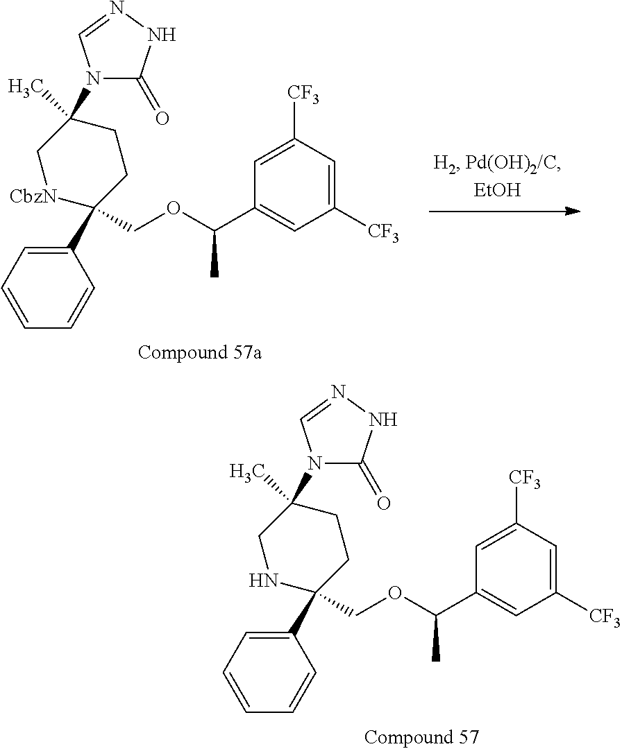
C1(C2(COC(C3=CC([CF3])=CC([CF3])=C3)C)CCC(C)(N3C(=O)NN=C3)C[CbzN]2)=CC=CC=C1.C1(C2(COC(C3=CC([CF3])=CC([CF3])=C3)C)CCC(C)(N3C(=O)NN=C3)CN2)=CC=CC=C1
